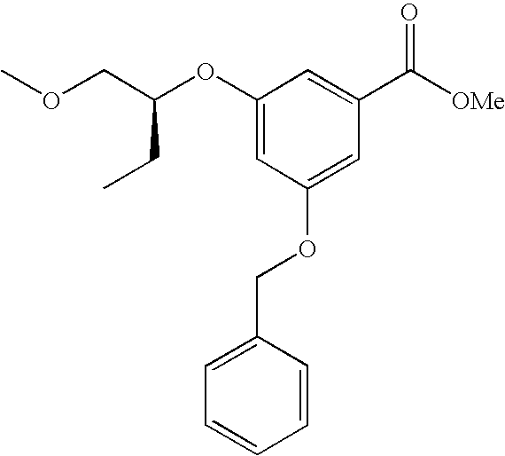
COCC(OC1=CC(OCC2=CC=CC=C2)=CC(C(=O)[OMe])=C1)CC
